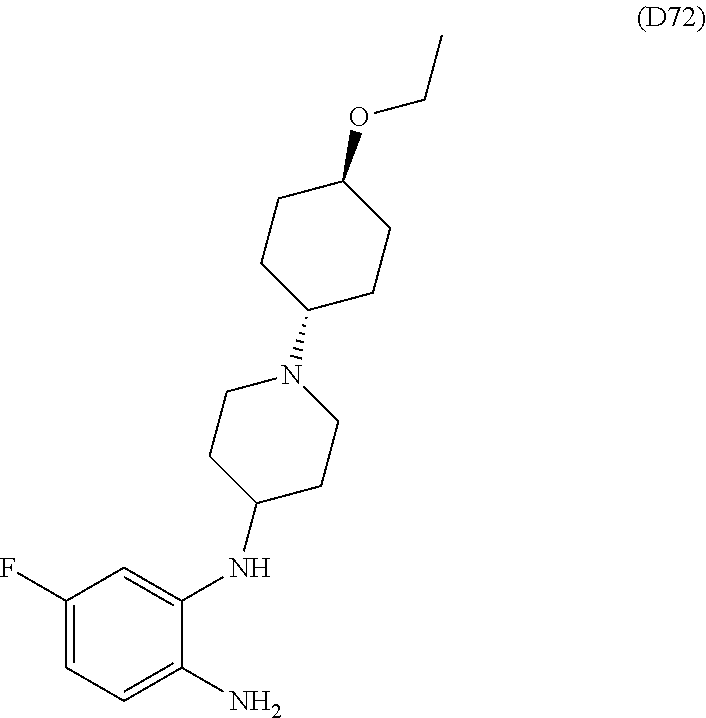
C1(F)=CC=C(N)C(NC2CCN(C3CCC(OCC)CC3)CC2)=C1
